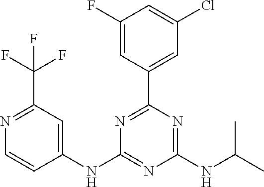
C1(F)=CC(C2=NC(NC3=CC(C(F)(F)F)=NC=C3)=NC(NC(C)C)=N2)=CC(Cl)=C1
